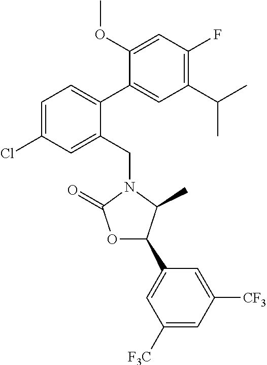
C1(C(C)C)=C(F)C=C(OC)C(C2=CC=C(Cl)C=C2CN2C(=O)OC(C3=CC([F3C])=CC([CF3])=C3)C2C)=C1
